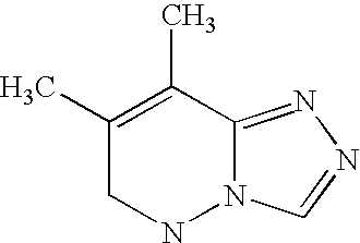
CC1=C(C)C2=NN=CN2NC1
